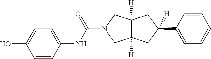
C1=CC(NC(=O)N2CC3([H])C([H])(C2)CC([H])(C2=CC=CC=C2)C3)=CC=C1O
